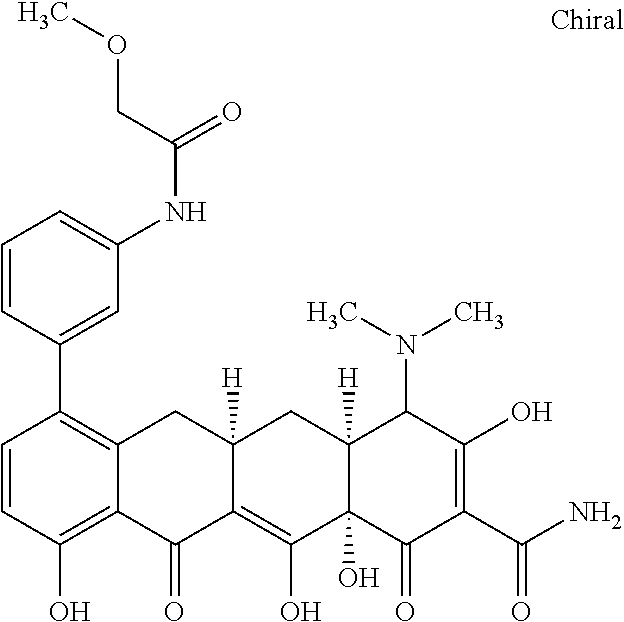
C12([H])C(O)(C(=O)C(C(N)=O)=C(O)C1N(C)C)C(O)=C1C([H])(C2)CC2=C(C3=CC(NC(COC)=O)=CC=C3)C=CC(O)=C2C1=O
